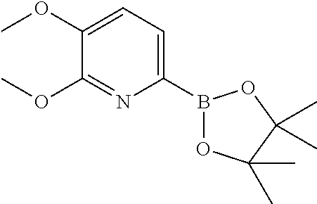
B1(C2=CC=C(OC)C(OC)=N2)OC(C)(C)C(C)(C)O1
